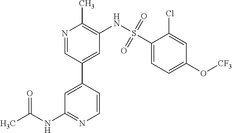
C(C)(NC1=NC=CC(C2=CC(NS(C3=CC=C(O[CF3])C=C3Cl)(=O)=O)=C(C)N=C2)=C1)=O
